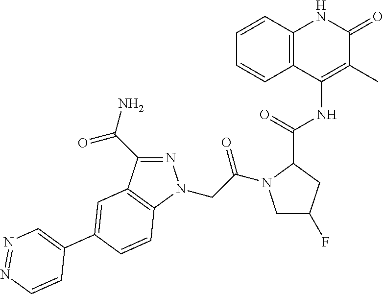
N1=C(C(=O)N)C2=C(N1CC(=O)N1CC(F)CC1C(NC1=C(C)C(=O)NC3=C1C=CC=C3)=O)C=CC(C1=CN=NC=C1)=C2
